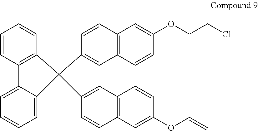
C1=CC2=C(C=C1)C(C1=CC3=C(C=C1)C=C(OCCCl)C=C3)(C1=CC3=C(C=C1)C=C(OC=C)C=C3)C1=CC=CC=C21
